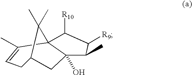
C1C2CC3(O)C(C(C)=C1)(C2(C)C)C([R10])C([R9])C3C
